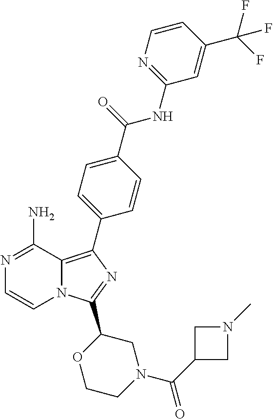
N1=C(N)C2=C(C3=CC=C(C(=O)NC4=NC=CC(C(F)(F)F)=C4)C=C3)N=C(C3OCCN(C(=O)C4CN(C)C4)C3)N2C=C1
